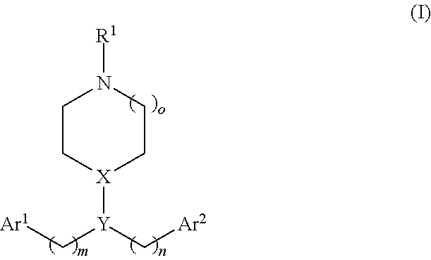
C1C[X]([Y](C[Ar2])C[Ar1])CCN1[R1]
